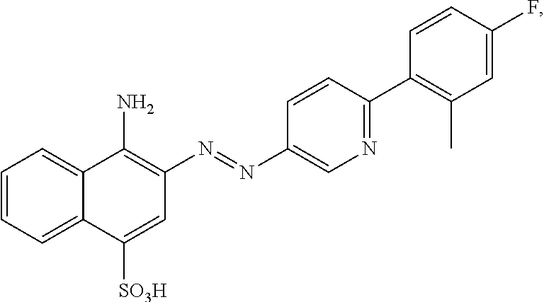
C1=C([SO3H])C2=CC=CC=C2C(N)=C1N=NC1=CN=C(C2=C(C)C=C(F)C=C2)C=C1
